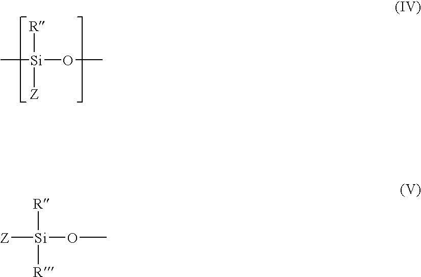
[R][Si](C)([Z])OC.[R][Si]([Z])([R])OC
